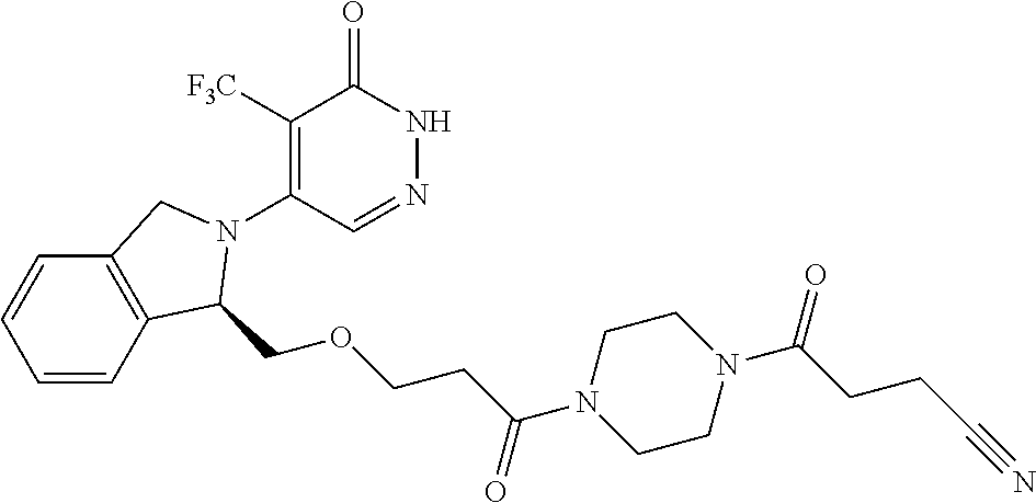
C1([F3C])=C(N2C(COCCC(=O)N3CCN(C(=O)CCC#N)CC3)C3=C(C=CC=C3)C2)C=NNC1=O
